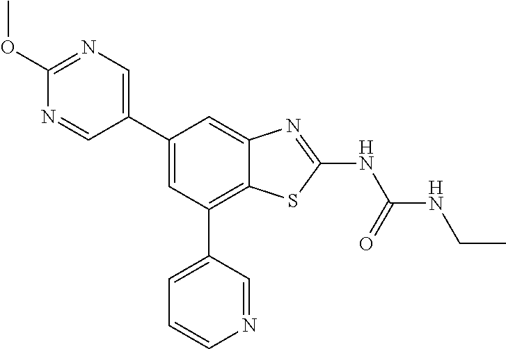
C1(C2=CC(C3=CC=CN=C3)=C3C(=C2)N=C(NC(NCC)=O)S3)=CN=C(OC)N=C1
